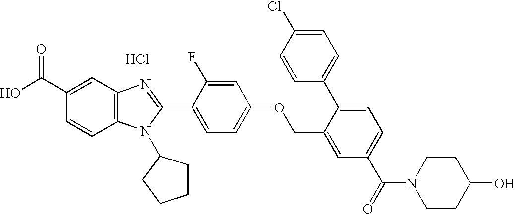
OC(C1=CC2=C(C=C1)N(C1CCCC1)C(C1=CC=C(OCC3=CC(C(=O)N4CCC(O)CC4)=CC=C3C3=CC=C(Cl)C=C3)C=C1F)=N2)=O.Cl
